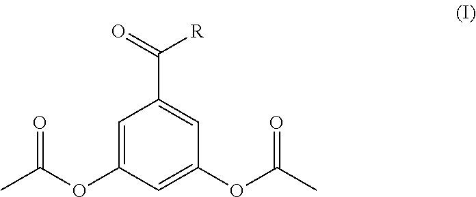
C1=C(OC(C)=O)C=C(OC(C)=O)C=C1C(=O)[R]
